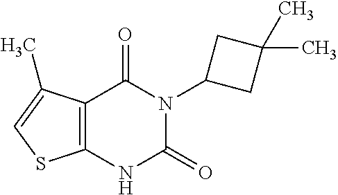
C12=C(NC(=O)N(C3CC(C)(C)C3)C1=O)SC=C2C
